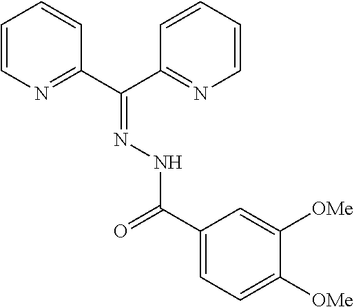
C1=CN=C(C(C2=NC=CC=C2)=NNC(=O)C2=CC=C([OMe])C([OMe])=C2)C=C1
